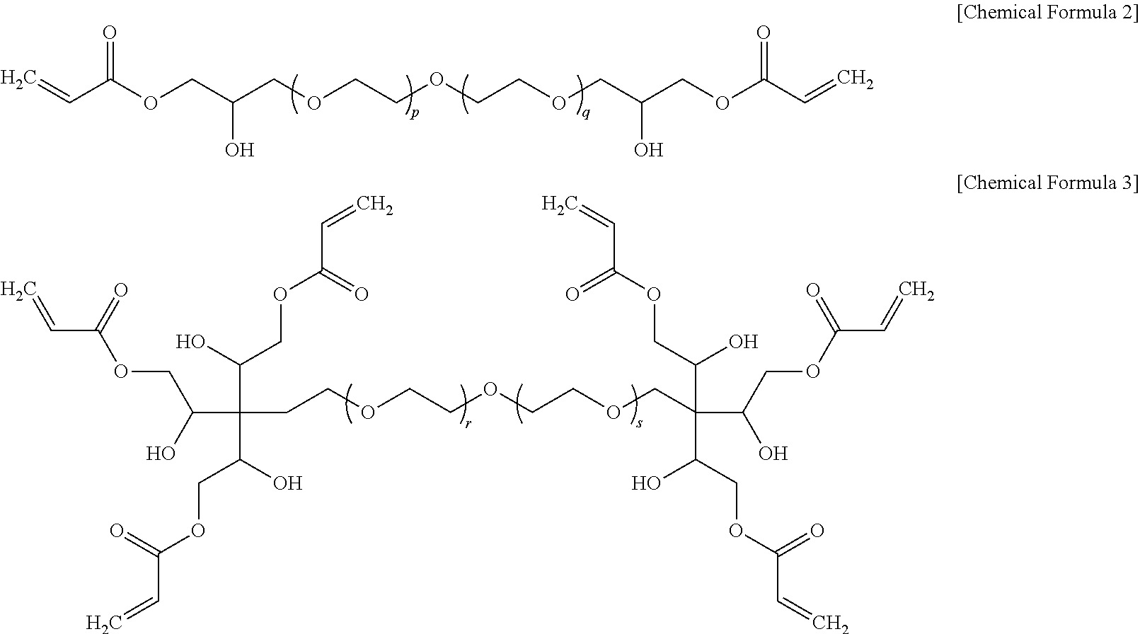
C(C(OCC(COCCOCCOCC(COC(C=C)=O)O)O)=O)=C.C(C(CCOCCOCCOCC(C(COC(C=C)=O)O)(C(COC(C=C)=O)O)C(COC(C=C)=O)O)(C(O)COC(C=C)=O)C(O)COC(C=C)=O)(O)COC(C=C)=O
